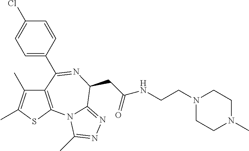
C1=C(C2=NC(CC(NCCN3CCN(C)CC3)=O)C3=NN=C(C)N3C3=C2C(C)=C(C)S3)C=CC(Cl)=C1
